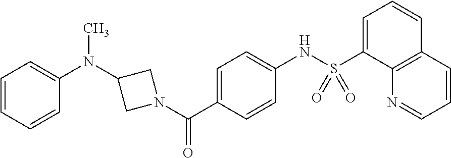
C1(N(C2CN(C(C3=CC=C(NS(C4=CC=CC5=C4N=CC=C5)(=O)=O)C=C3)=O)C2)C)=CC=CC=C1
